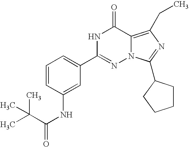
C1(C2=CC=CC(NC(=O)C(C)(C)C)=C2)=NN2C(=C(CC)N=C2C2CCCC2)C(=O)N1
